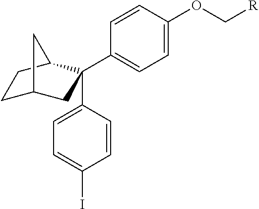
C1(C2(C3=CC=C(I)C=C3)CC3CCC2C3)=CC=C(OC[R])C=C1
